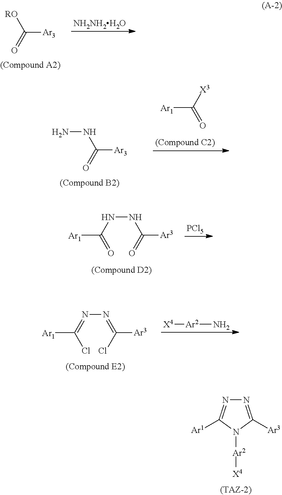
[NH2NH2H2O].[Ar3]C(=O)[RO].[Ar3]C(=O)NN.[Ar1]C(=O)[X3].C(NNC(=O)[Ar1])(=O)[Ar3].[PCl5].[Ar2](N)[X4].C(=NN=C(Cl)[Ar1])(Cl)[Ar3].[Ar2](N1C([Ar3])=NN=C1[Ar1])[X4]
